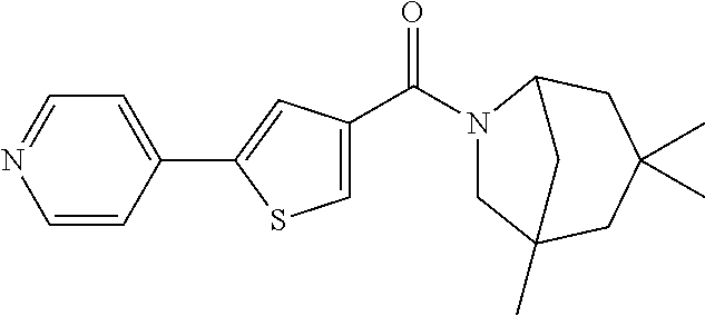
N1(C(C2=CSC(C3=CC=NC=C3)=C2)=O)CC2(C)CC(C)(C)CC1C2
